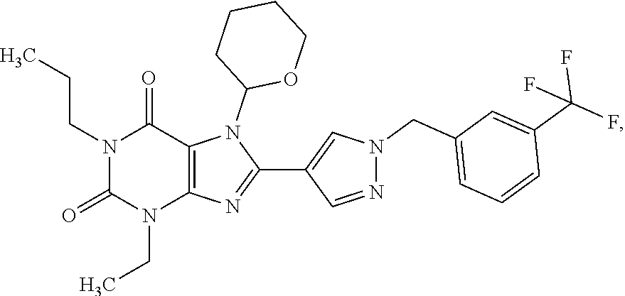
N1(CC)C(=O)N(CCC)C(=O)C2=C1N=C(C1=CN(CC3=CC=CC(C(F)(F)F)=C3)N=C1)N2C1OCCCC1
